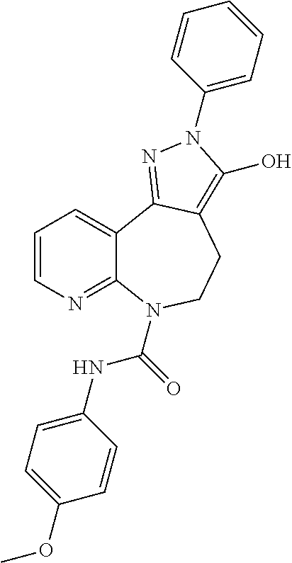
C1=CN=C2C(=C1)C1=NN(C3=CC=CC=C3)C(O)=C1CCN2C(NC1=CC=C(OC)C=C1)=O
